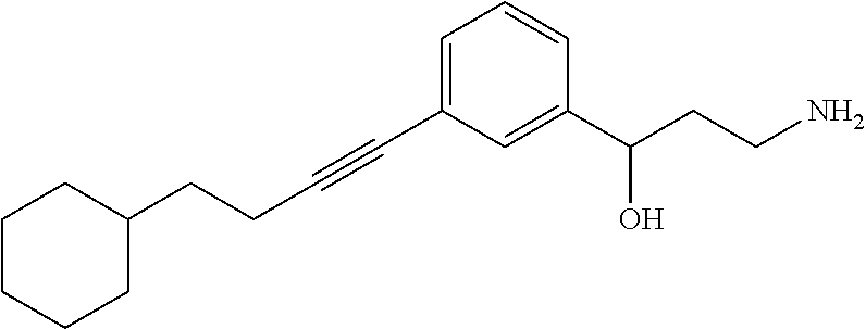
C1=C(C#CCCC2CCCCC2)C=C(C(CCN)O)C=C1
